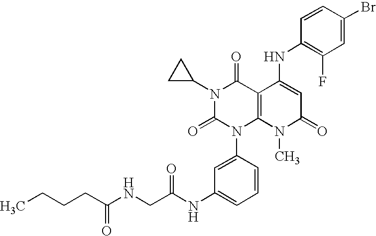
N1(C2CC2)C(=O)N(C2=CC(NC(CNC(CCCC)=O)=O)=CC=C2)C2=C(C1=O)C(NC1=C(F)C=C(Br)C=C1)=CC(=O)N2C
